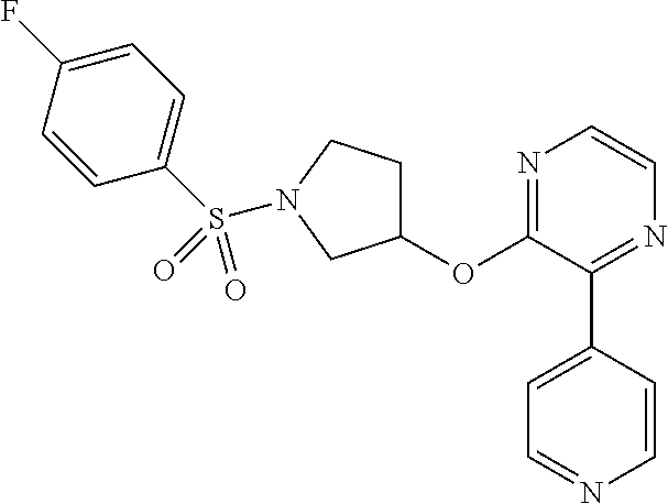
C1(OC2=NC=CN=C2C2=CC=NC=C2)CCN(S(C2=CC=C(F)C=C2)(=O)=O)C1
